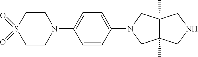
N1(C2=CC=C(N3CC4(C)C(C)(C3)CNC4)C=C2)CCS(=O)(=O)CC1
